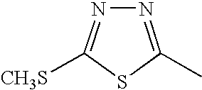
N1=C(C)SC([CH3S])=N1
